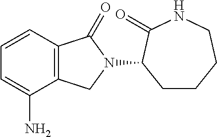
C1CCCNC(=O)C1N1C(=O)C2=C(C1)C(N)=CC=C2
